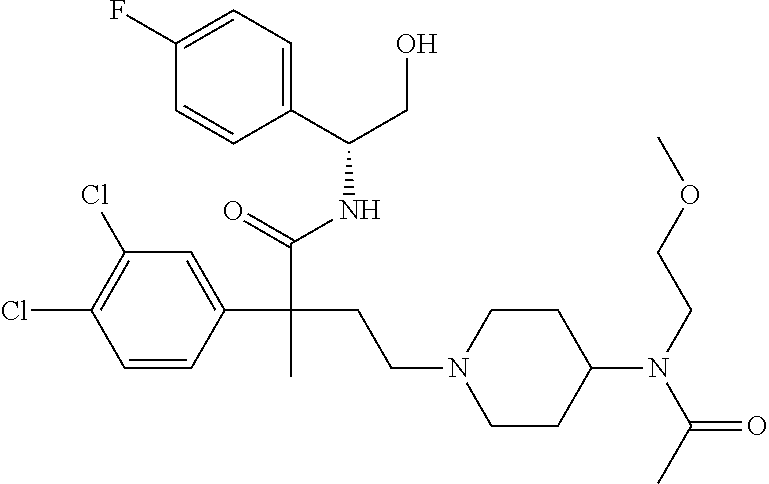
C1=CC(C(C(=O)NC(CO)C2=CC=C(F)C=C2)(CCN2CCC(N(CCOC)C(=O)C)CC2)C)=CC(Cl)=C1Cl
